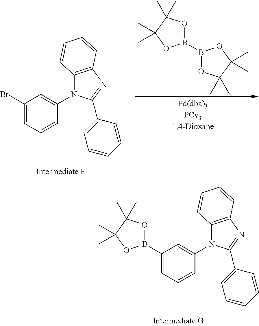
C1(Br)=CC=CC(N2C3=C(N=C2C2=CC=CC=C2)C=CC=C3)=C1.B1(B2OC(C)(C)C(C)(C)O2)OC(C)(C)C(C)(C)O1.B1(C2=CC=CC(N3C4=C(N=C3C3=CC=CC=C3)C=CC=C4)=C2)OC(C)(C)C(C)(C)O1
